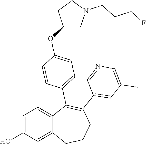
C1=C(O)C=C2C(=C1)C(C1=CC=C(OC3CN(CCCF)CC3)C=C1)=C(C1=CC(C)=CN=C1)CCC2
